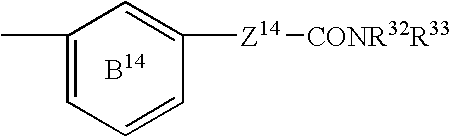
C1(C)=CC=CC([Z14][CONR32R33])=C1
